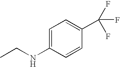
C1=C(NCC)C=CC(C(F)(F)F)=C1
